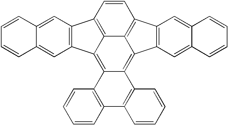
C1=CC2=C3C(=C4C(=C5C3=C1C1=C5C=C3C(=C1)C=CC=C3)C1=C(C3=C4C=CC=C3)C=CC=C1)C1=C2C=C2C(=C1)C=CC=C2
